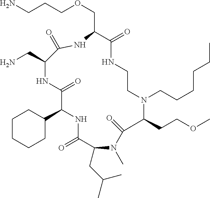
C1CCCC(C2NC(=O)C(CC(C)C)N(C)C(=O)C(CCOC)N(CCCCCC)CCNC(=O)C(COCCCN)NC(=O)C(CN)NC2=O)C1
